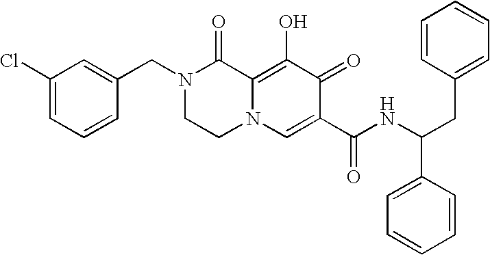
C1(Cl)=CC=CC(CN2CCN3C(=C(O)C(=O)C(C(NC(CC4=CC=CC=C4)C4=CC=CC=C4)=O)=C3)C2=O)=C1
